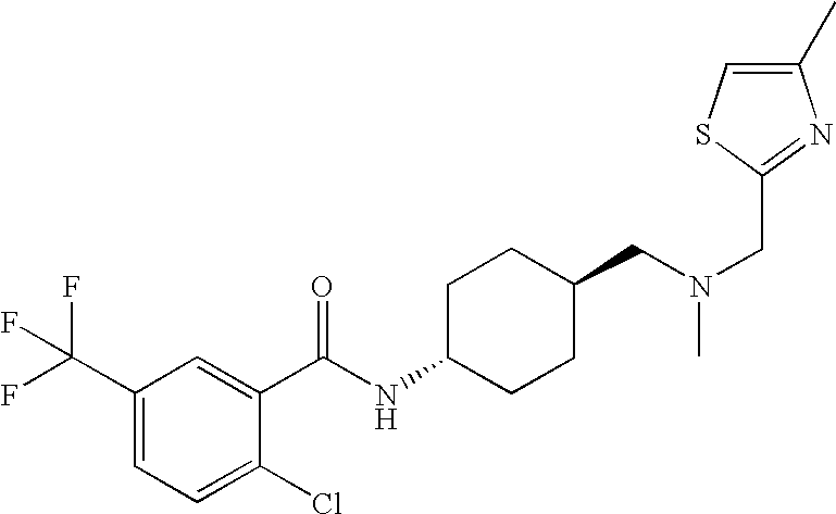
C1(C(F)(F)F)=CC=C(Cl)C(C(NC2CCC(CN(CC3=NC(C)=CS3)C)CC2)=O)=C1
